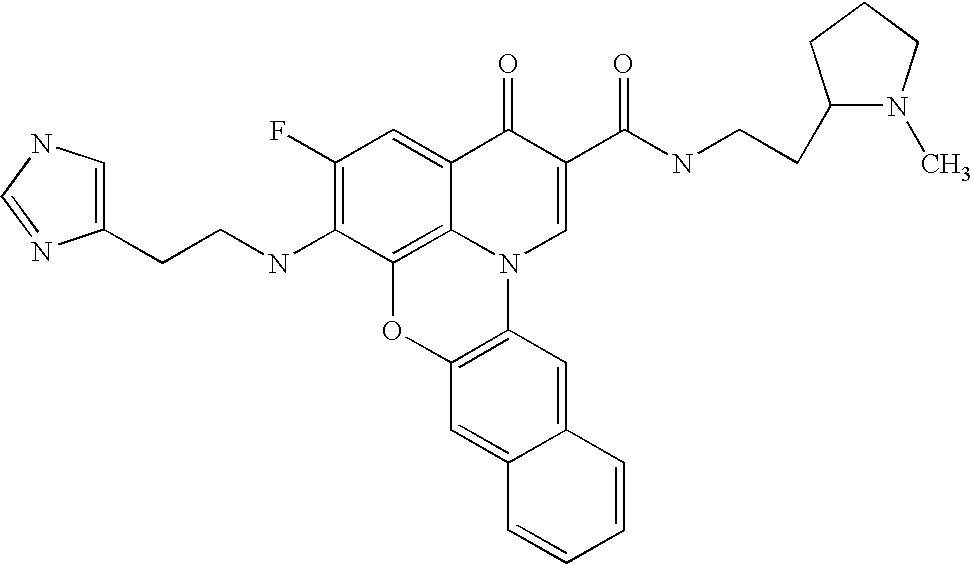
C1(F)=C(NCCC2=CNC=N2)C2=C3C(=C1)C(=O)C(C(=O)NCCC1N(C)CCC1)=CN3C1=C(O2)C=C2C(=C1)C=CC=C2
